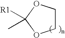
C1COC([R1])(C)O1
